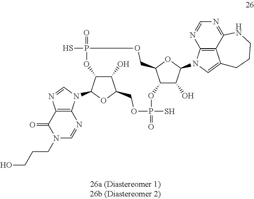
C12=C3C(=NC=N1)NCCCC3=CN2C1C(O)C2C(O1)COP(S)(=O)OC1C(O)C(OC1N1C3=C(C(=O)N(CCCO)C=N3)N=C1)COP(=O)(S)O2
